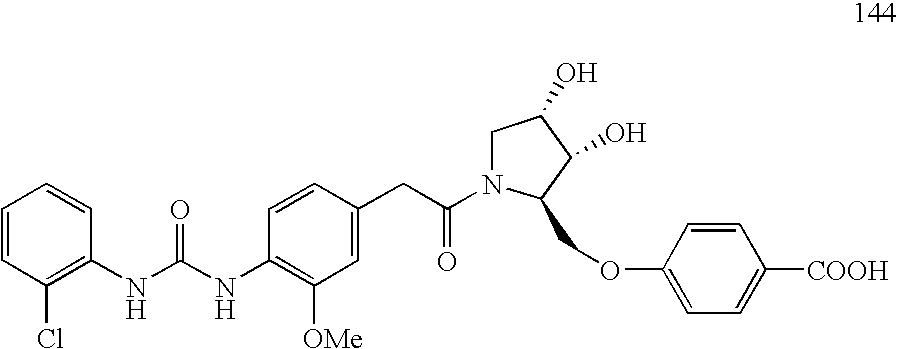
C1=CC(Cl)=C(NC(NC2=C([OMe])C=C(CC(=O)N3CC(O)C(O)C3COC3=CC=C([COOH])C=C3)C=C2)=O)C=C1
